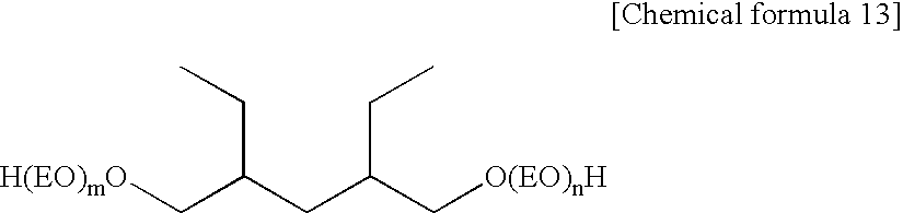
[H(EO)mO]CC(CC(C[O(EO)nH])CC)CC
